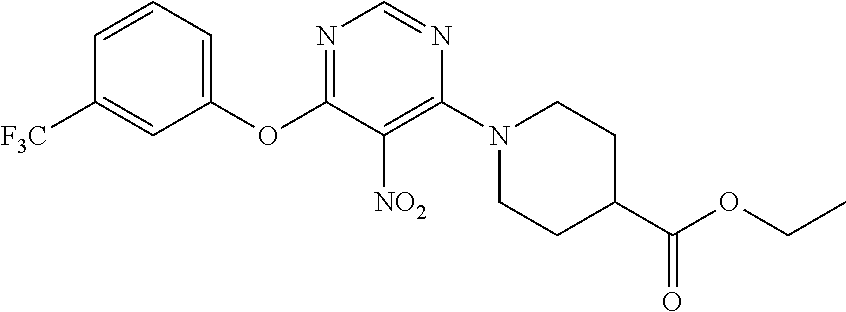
C1(OC2=NC=NC(N3CCC(C(OCC)=O)CC3)=C2[NO2])=CC=CC([F3C])=C1
